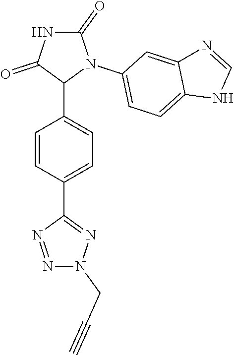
C1=CC(C2=NN(CC#C)N=N2)=CC=C1C1N(C2=CC=C3C(=C2)N=CN3)C(=O)NC1=O
